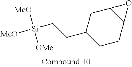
[MeO][Si]([MeO])([OMe])CCC1CCC2C(C1)O2
